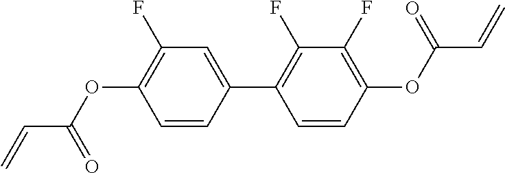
C=CC(OC1=C(F)C=C(C2=C(F)C(F)=C(OC(C=C)=O)C=C2)C=C1)=O
